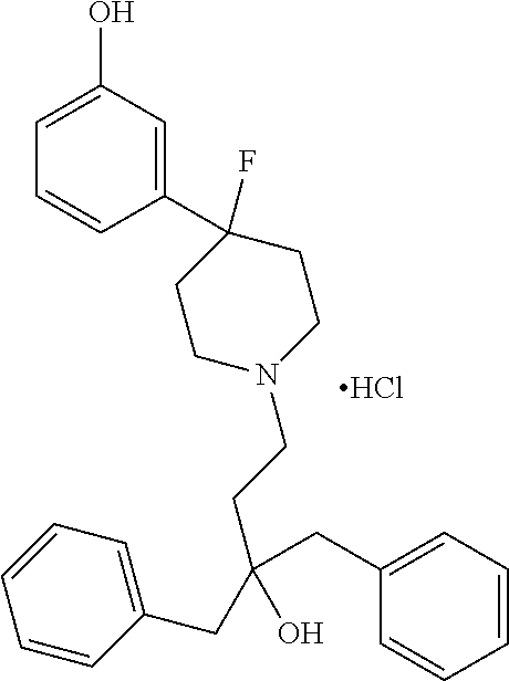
C1(O)=CC=CC(C2(F)CCN(CCC(CC3=CC=CC=C3)(O)CC3=CC=CC=C3)CC2)=C1.Cl
